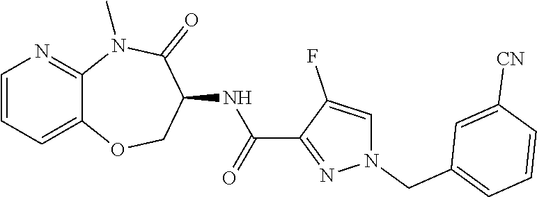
C12=CC=CN=C1N(C)C(=O)C(NC(C1=NN(CC3=CC=CC([CN])=C3)C=C1F)=O)CO2
